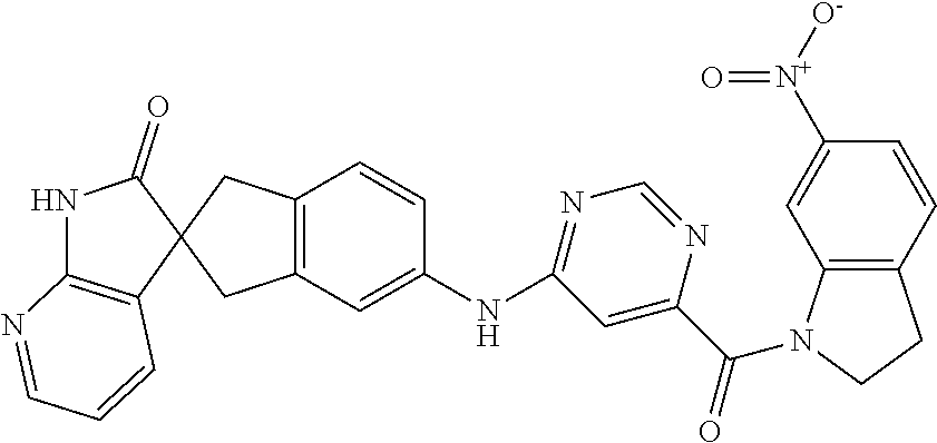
C12=C(N=CC=C1)NC(=O)C21CC2=C(C1)C=C(NC1=NC=NC(C(=O)N3C4=C(C=CC([N+]([O-])=O)=C4)CC3)=C1)C=C2
